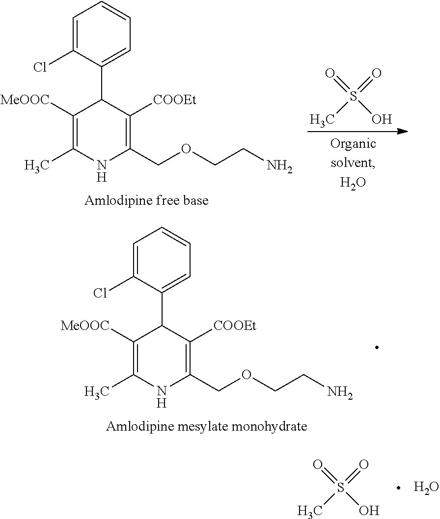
C1=C(Cl)C(C2C([MeOOC])=C(C)NC(COCCN)=C2[COOEt])=CC=C1.O=S(O)(=O)C.C1=C(Cl)C(C2C([MeOOC])=C(C)NC(COCCN)=C2[COOEt])=CC=C1.O=S(O)(=O)C.O
